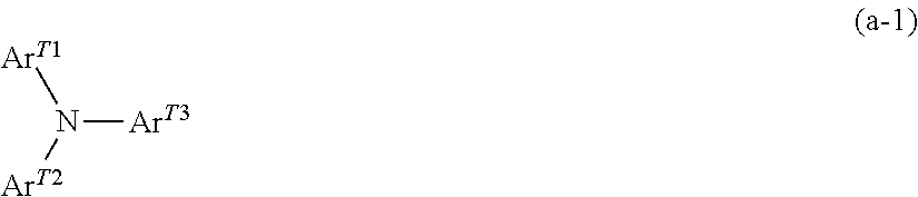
[ArT1]N([ArT2])[ArT3]
